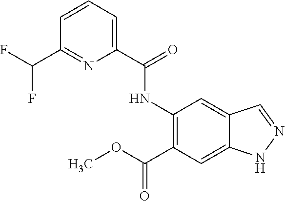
COC(=O)C1=C(NC(C2=CC=CC(C(F)F)=N2)=O)C=C2C=NNC2=C1
